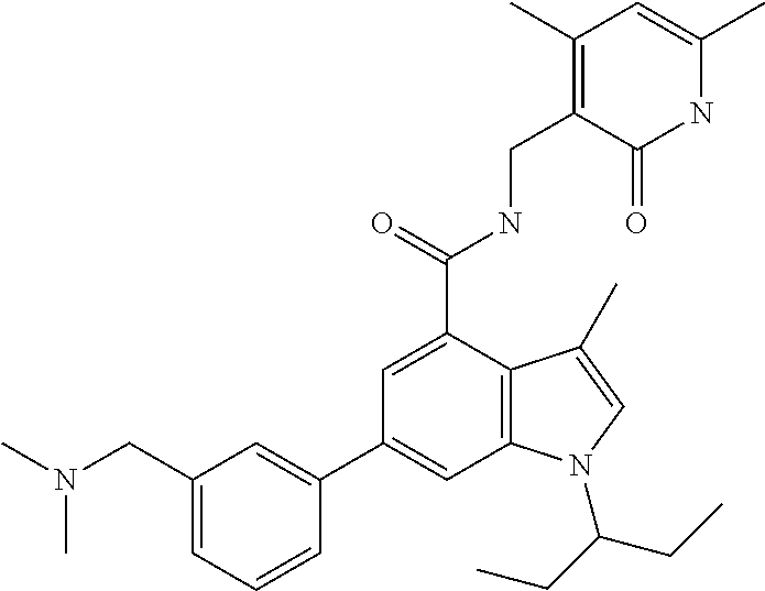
N1C(C)=CC(C)=C(CNC(C2=CC(C3=CC(CN(C)C)=CC=C3)=CC3=C2C(C)=CN3C(CC)CC)=O)C1=O
